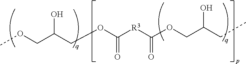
COCC(COC([R3]C(OCC(CC)O)=O)=O)O
